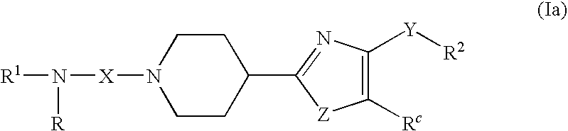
C1CN([X]N([R])[R1])CCC1C1=NC([Y][R2])=C([Rc])[Z]1
